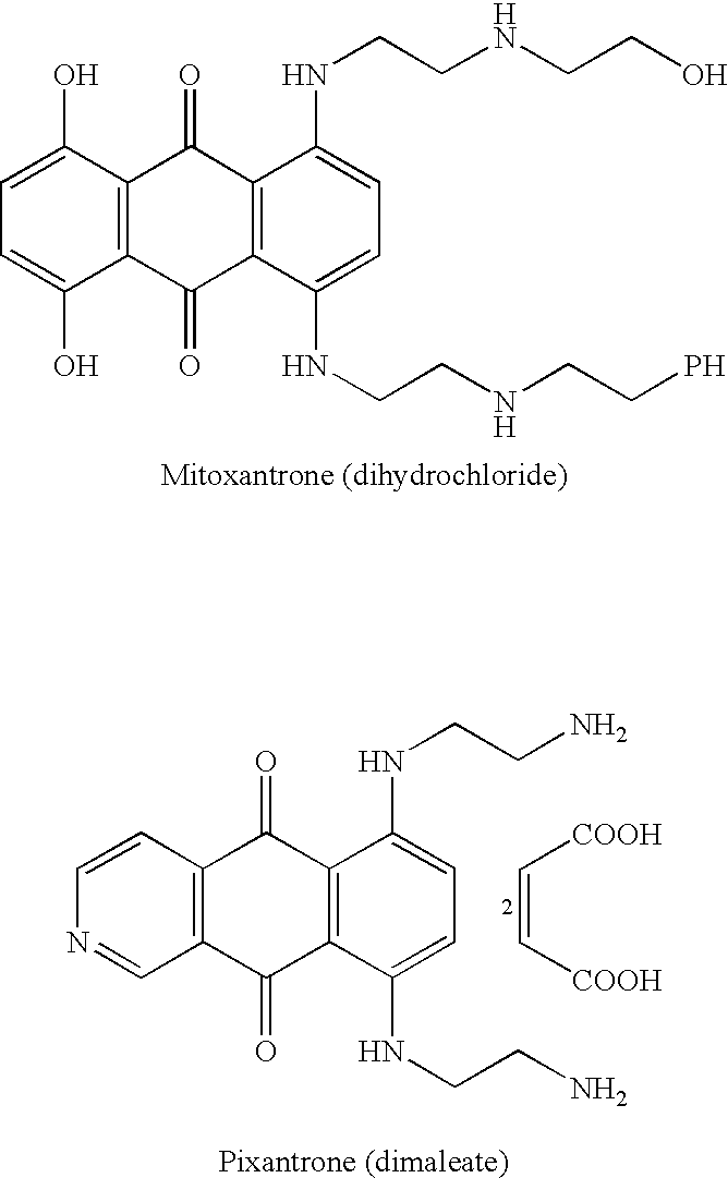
C1=C(O)C2=C(C(O)=C1)C(=O)C1=C(C2=O)C(NCCNCCO)=CC=C1NCCNCCP.C1=CC2=C(C=N1)C(=O)C1=C(C2=O)C(NCCN)=CC=C1NCCN.C(=C[COOH])[COOH]
